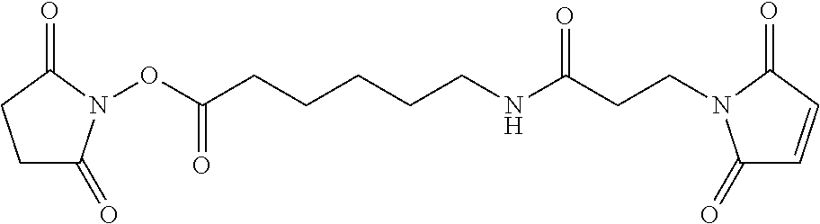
C1C(=O)N(OC(CCCCCNC(CCN2C(=O)C=CC2=O)=O)=O)C(=O)C1
